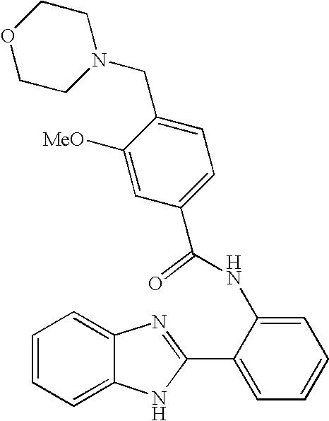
C12=CC=CC=C1N=C(C1=CC=CC=C1NC(C1=CC=C(CN3CCOCC3)C([MeO])=C1)=O)N2
